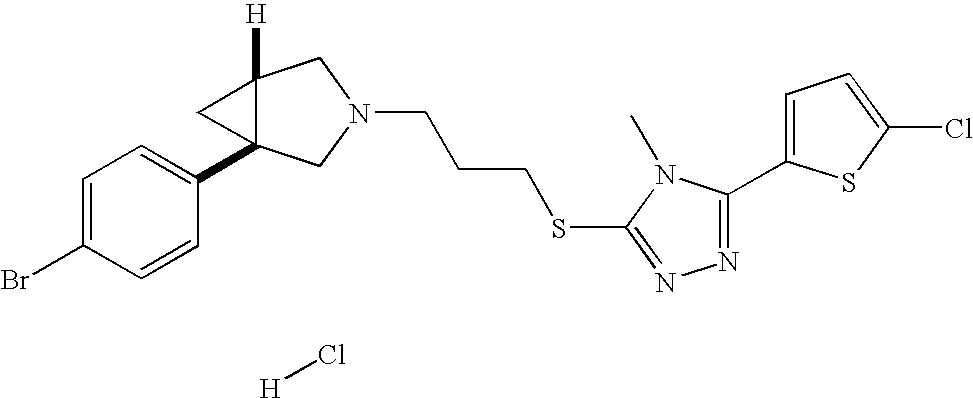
[H]Cl.C1=C(Br)C=CC(C23C([H])(CN(CCCSC4=NN=C(C5=CC=C(Cl)S5)N4C)C2)C3)=C1
